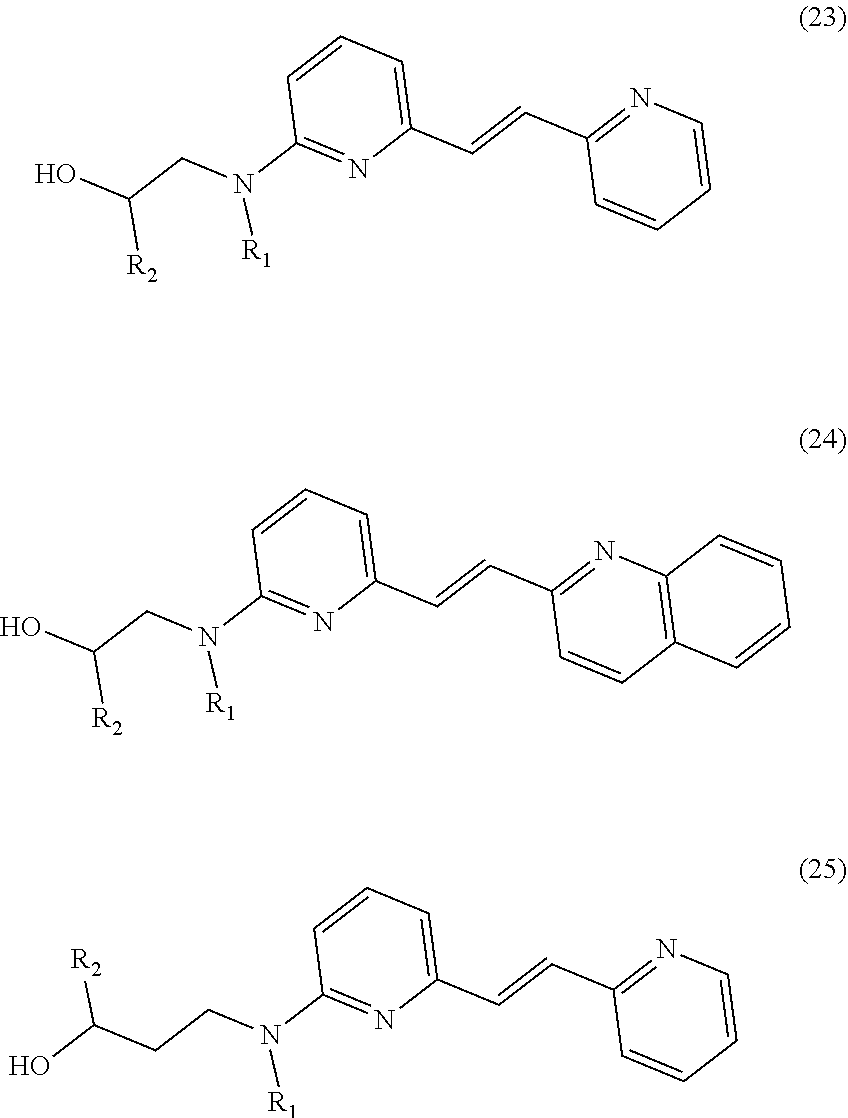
C1=CC=C(C=CC2=NC=CC=C2)N=C1N(CC(O)[R2])[R1].C1=CC=C(C=CC2=NC3=C(C=C2)C=CC=C3)N=C1N(CC(O)[R2])[R1].C1=CC=C(C=CC2=NC=CC=C2)N=C1N(CCC(O)[R2])[R1]
